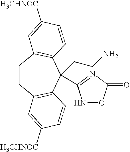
C1CC2=C(C(CCN)(C3=NC(=O)ON3)C3=C1C=C([H3CHNOC])C=C3)C=CC([H3CHNOC])=C2
